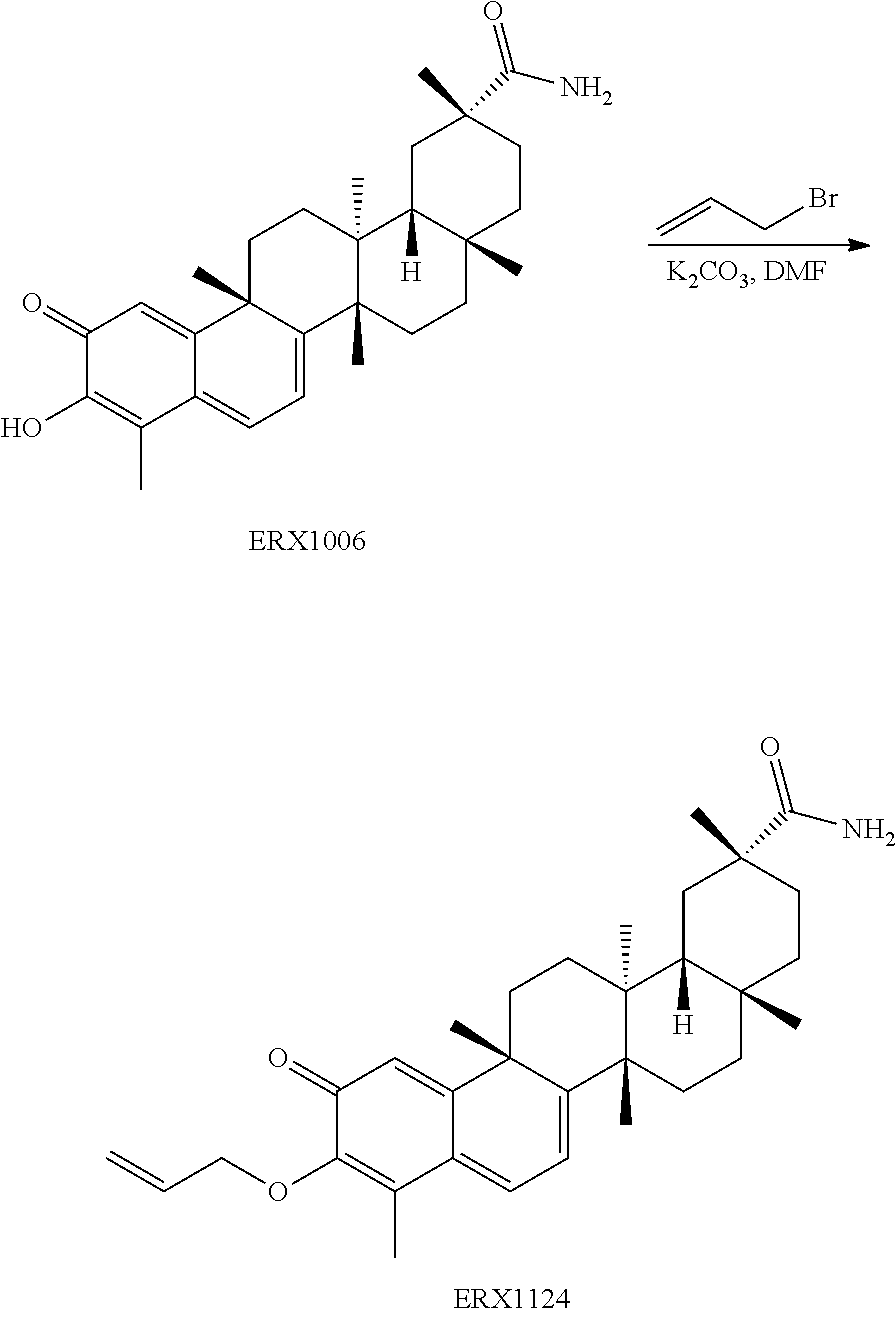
C1(=O)C(O)=C(C)C2=CC=C3C(C)(C2=C1)CCC1(C)C3(C)CCC2(C)C1([H])CC(C)(C(N)=O)CC2.C=CCBr.C1(=O)C(OCC=C)=C(C)C2=CC=C3C(C)(C2=C1)CCC1(C)C3(C)CCC2(C)C1([H])CC(C)(C(N)=O)CC2
